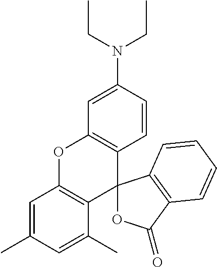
C1=C(C)C=C(C)C2=C1OC1=C(C23OC(=O)C2=C3C=CC=C2)C=CC(N(CC)CC)=C1
